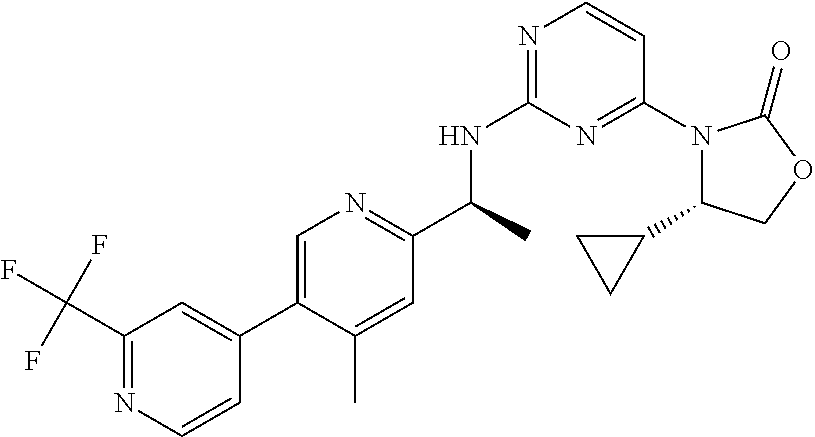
C1(C2CC2)N(C2=NC(NC(C3=NC=C(C4=CC(C(F)(F)F)=NC=C4)C(C)=C3)C)=NC=C2)C(=O)OC1
